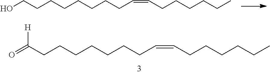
O=C(CCCCCCCC=CCCCCCC)[H].OCCCCCCCCC=CCCCCCC
